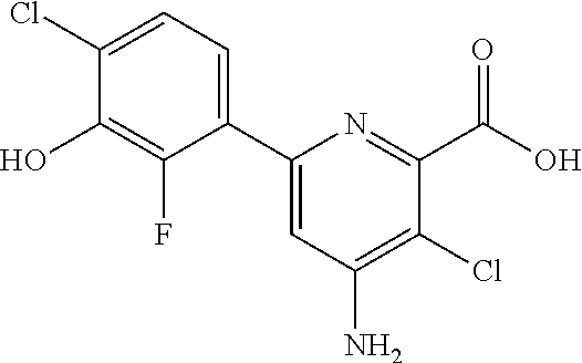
C1=C(Cl)C(O)=C(F)C(C2=CC(N)=C(Cl)C(C(O)=O)=N2)=C1
